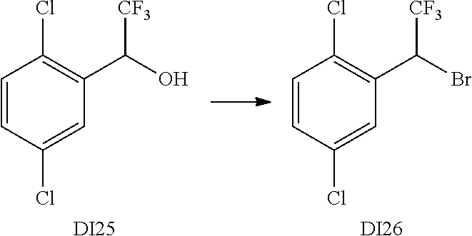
C1=CC(Cl)=CC(C(O)[CF3])=C1Cl.[DI25].C1=CC(Cl)=CC(C(Br)[CF3])=C1Cl.[DI26]
